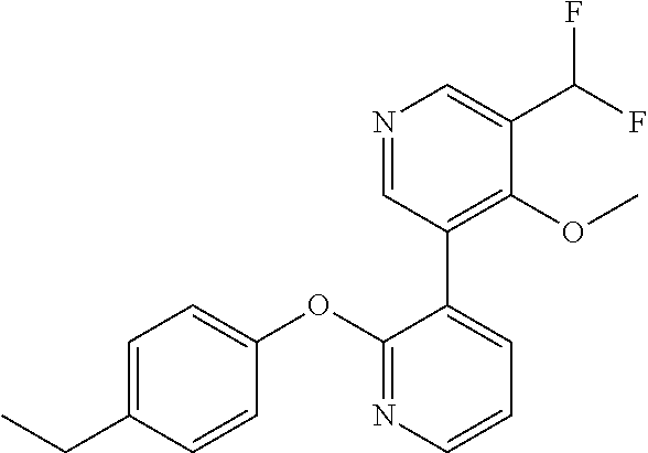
C1=C(CC)C=CC(OC2=NC=CC=C2C2=C(OC)C(C(F)F)=CN=C2)=C1
